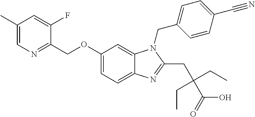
C1(COC2=CC=C3C(=C2)N(CC2=CC=C(C#N)C=C2)C(CC(C(=O)O)(CC)CC)=N3)=NC=C(C)C=C1F
